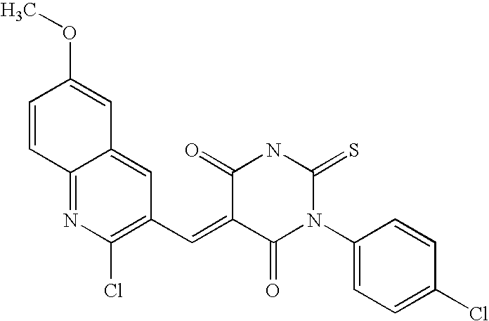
C1=CC2=NC(Cl)=C(C=C3C(=O)N(C4=CC=C(Cl)C=C4)C(=S)NC3=O)C=C2C=C1OC
